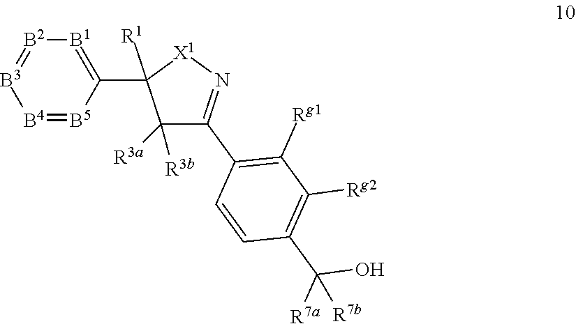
C1(C2([R1])C([R3a])([R3b])C(C3=C([Rg1])C([Rg2])=C(C(O)([R7a])[R7b])C=C3)=N[X1]2)=[B1][B2]=[B3][B4]=[B5]1
